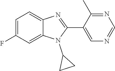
C1=C(F)C=C2C(=C1)N=C(C1=CN=CN=C1C)N2C1CC1
